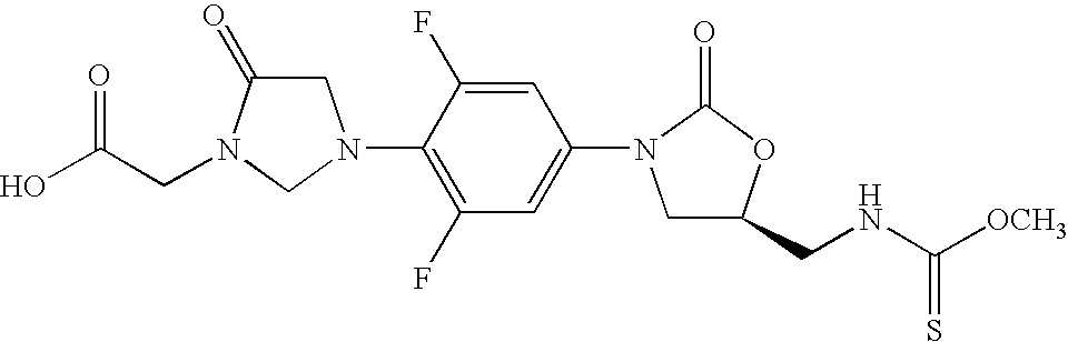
C1C(=O)N(CC(O)=O)CN1C1=C(F)C=C(N2CC(CNC(=S)[OCH3])OC2=O)C=C1F
